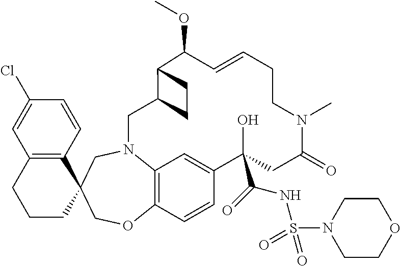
C12=C(C=CC(Cl)=C1)C1(CCC2)COC2=C3N(C1)CC1C(C(OC)C=CCCN(C)C(=O)CC(C(=O)NS(N4CCOCC4)(=O)=O)(O)C(=C3)C=C2)CC1
